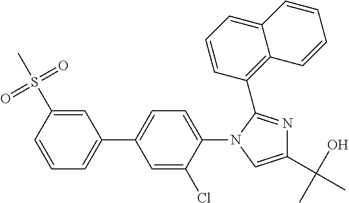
C1=CC(S(=O)(=O)C)=CC(C2=CC=C(N3C=C(C(O)(C)C)N=C3C3=C4C(=CC=C3)C=CC=C4)C(Cl)=C2)=C1
